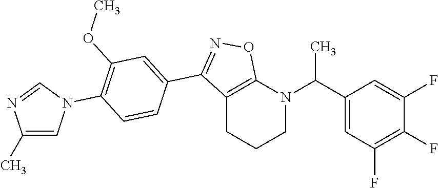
C1N(C(C2=CC(F)=C(F)C(F)=C2)C)C2=C(CC1)C(C1=CC(OC)=C(N3C=C(C)N=C3)C=C1)=NO2
